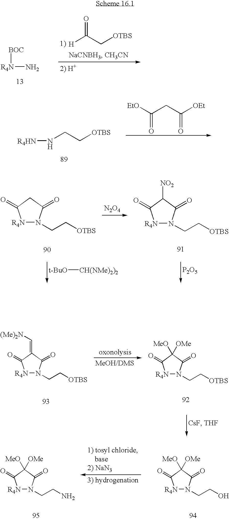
[R4N](N)[BOC].[H]C(C[OTBS])=O.[R4HN]NCC[OTBS].[EtO]C(CC([OEt])=O)=O.[R4N]1N(CC[OTBS])C(=O)CC1=O.[N2O4].[R4N]1N(CC[OTBS])C(=O)C([NO2])C1=O.[t-BuO][CH(NMe)2)2].[P2O5].[R4N]1N(CC[OTBS])C(=O)C(=C[(Me)2N])C1=O.[R4N]1N(CC[OTBS])C(=O)C([OMe])([MeO])C1=O.[R4N]1N(CCO)C(=O)C([OMe])([MeO])C1=O.[R4N]1N(CCN)C(=O)C([OMe])([MeO])C1=O
